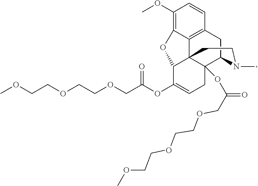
O(C1=CCC2(OC(=O)COCCOCCOC)C34C1OC1=C(OC)C=CC(=C31)CC2N(C)CC4)C(COCCOCCOC)=O
